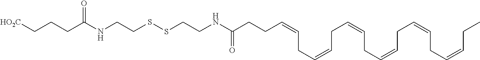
C(C(NCCSSCCNC(CCC=CCC=CCC=CCC=CCC=CCC=CCC)=O)=O)CC[HO2C]
